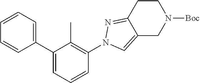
C1(C2=CC=CC(N3C=C4C(=N3)CCN([Boc])C4)=C2C)=CC=CC=C1
